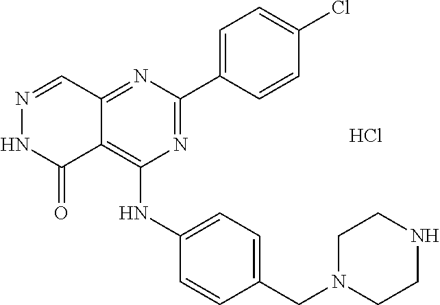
C12=NC(C3=CC=C(Cl)C=C3)=NC(NC3=CC=C(CN4CCNCC4)C=C3)=C1C(=O)NN=C2.Cl
